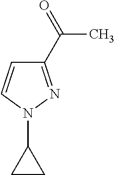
C1=CN(C2CC2)N=C1C(=O)C
